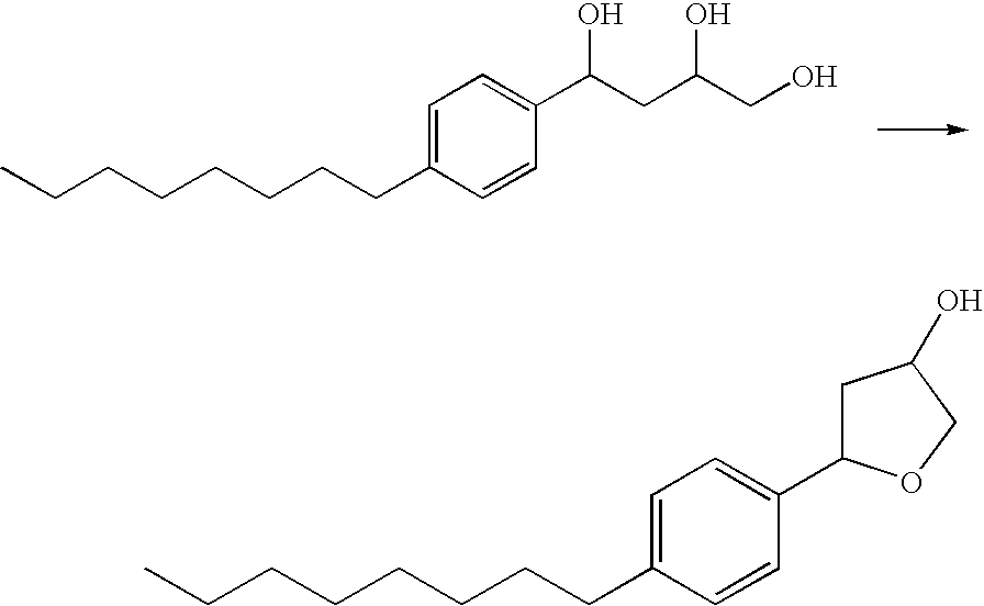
C(CCCCCCC1=CC=C(C(CC(CO)O)O)C=C1)C.C(CCCCCCC1=CC=C(C2CC(O)CO2)C=C1)C
